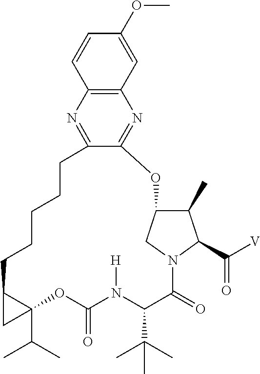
N1=C2OC3C(C)C(C([V])=O)N(C3)C(=O)C(C(C)(C)C)N([H])C(=O)OC3(C(C)C)C(CCCCCC2=NC2=C1C=C(OC)C=C2)C3
